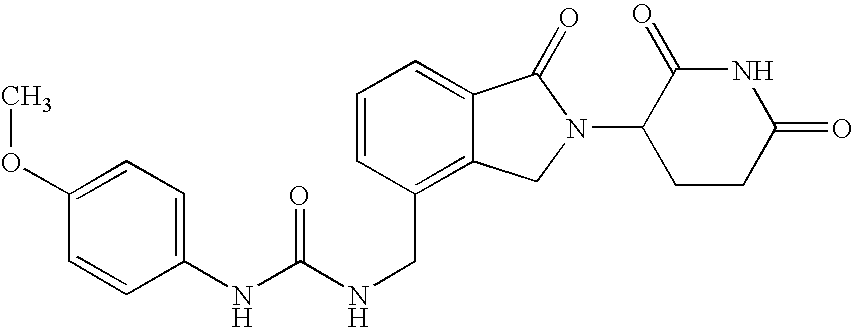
N(C(NCC1=C2C(=CC=C1)C(=O)N(C1CCC(=O)NC1=O)C2)=O)C1=CC=C(OC)C=C1
